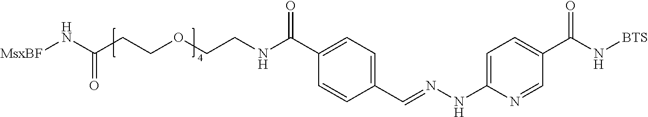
C1(C(NCCOCCC(N[MsxBF])=O)=O)=CC=C(C=NNC2=CC=C(C(N[BTS])=O)C=N2)C=C1
